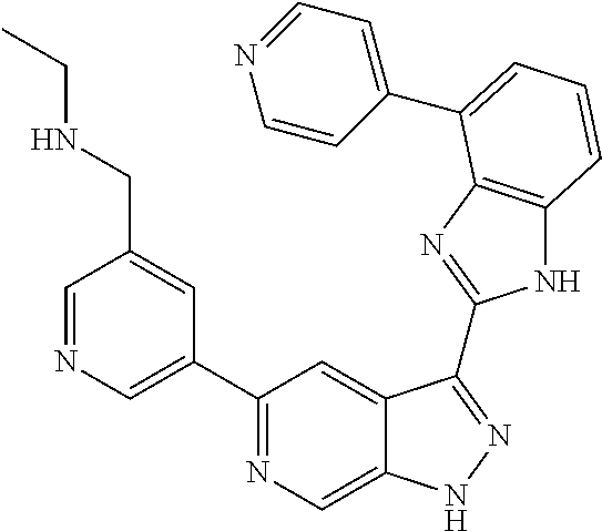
C1=NC=C(C2=NC=C3C(=C2)C(C2=NC4=C(N2)C=CC=C4C2=CC=NC=C2)=NN3)C=C1CNCC
